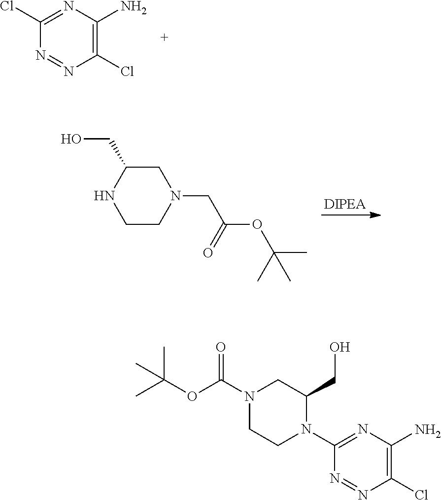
N1=NC(Cl)=C(N)N=C1Cl.[DIPEA].C1C(CO)NCCN1CC(OC(C)(C)C)=O.N1=NC(Cl)=C(N)N=C1N1C(CO)CN(C(OC(C)(C)C)=O)CC1
